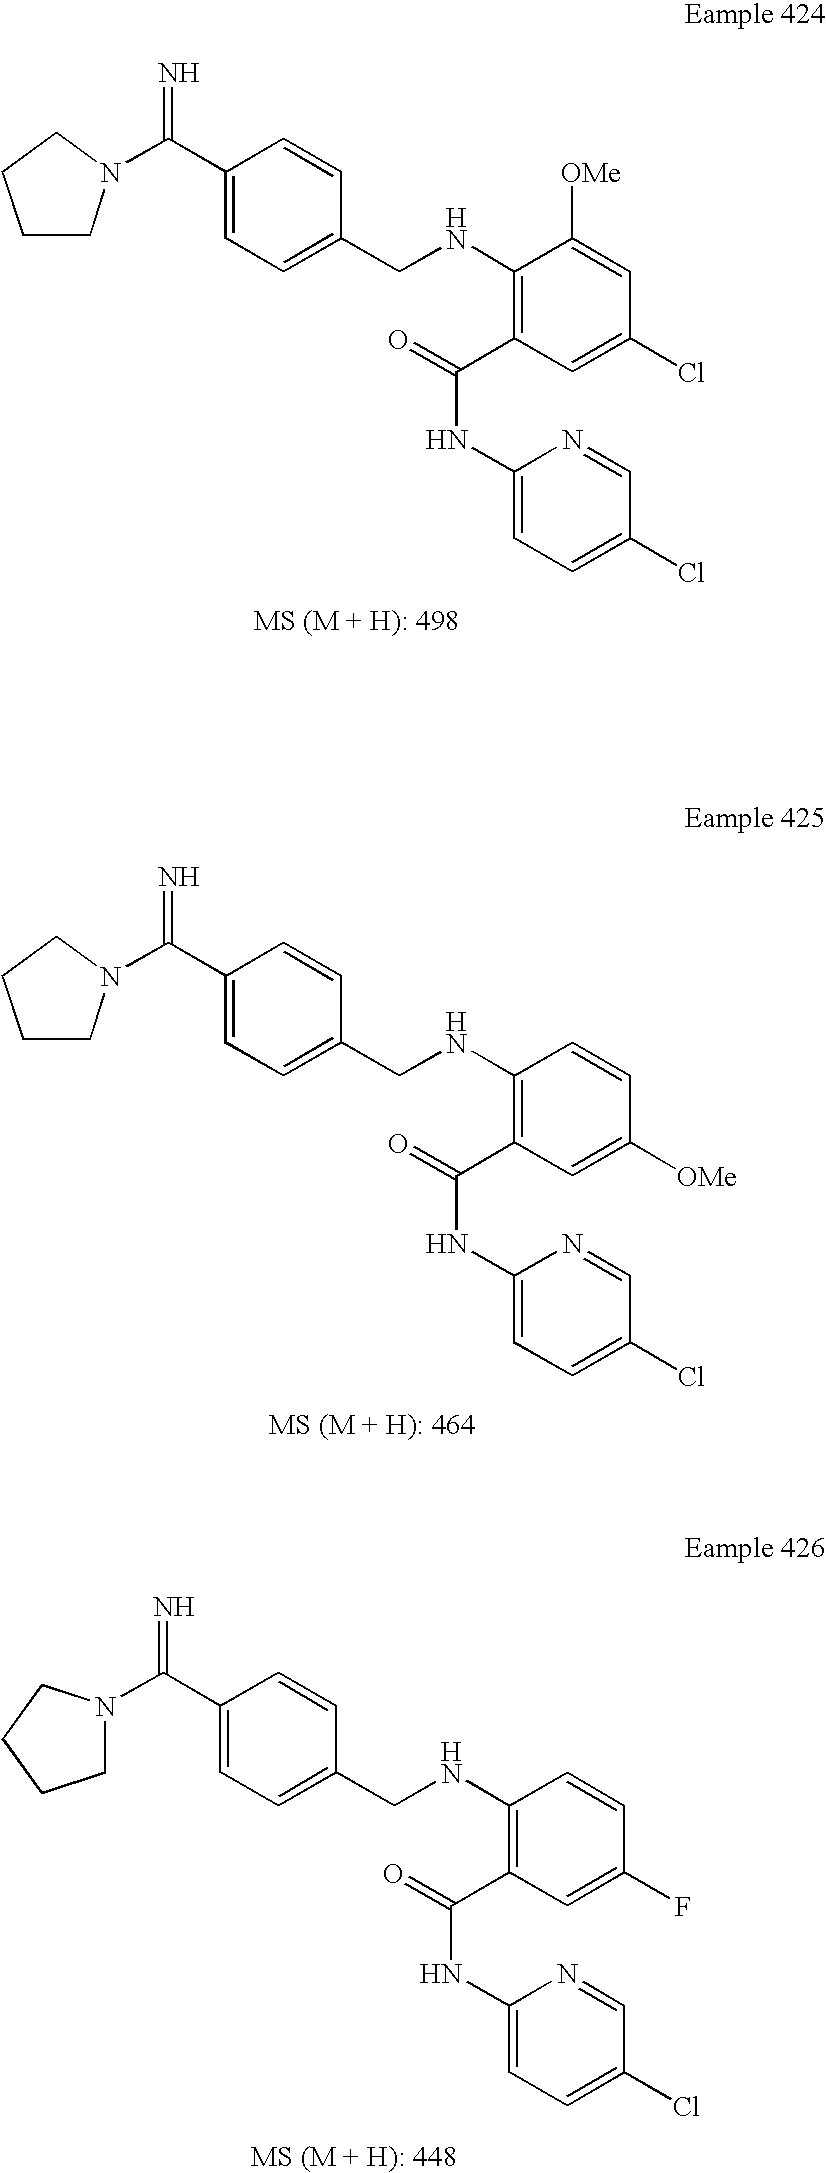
N=C(C1=CC=C(CNC2=C(C(=O)NC3=CC=C(Cl)C=N3)C=C(Cl)C=C2[OMe])C=C1)N1CCCC1.N=C(C1=CC=C(CNC2=C(C(=O)NC3=CC=C(Cl)C=N3)C=C([OMe])C=C2)C=C1)N1CCCC1.N=C(C1=CC=C(CNC2=C(C(=O)NC3=CC=C(Cl)C=N3)C=C(F)C=C2)C=C1)N1CCCC1
